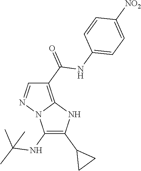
C1(C(=O)NC2=CC=C([NO2])C=C2)=C2N(N=C1)C(NC(C)(C)C)=C(C1CC1)N2
